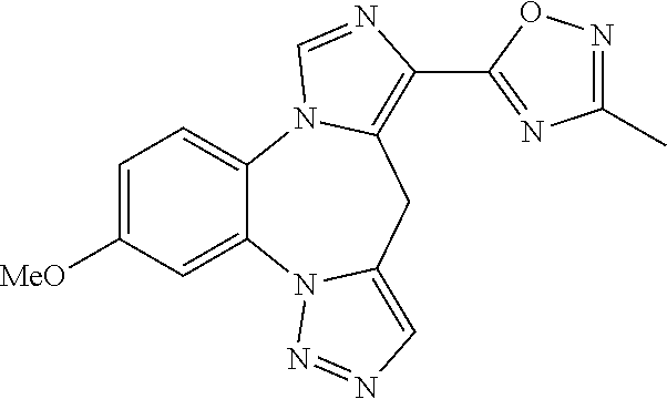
C12=CC=C([MeO])C=C1N1C(=CN=N1)CC1=C(C3=NC(C)=NO3)N=CN21
